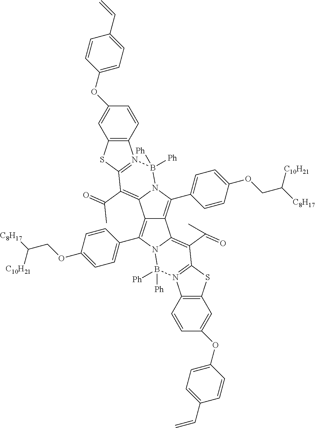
C12=C(C3=CC=C(OCC([C8H17])[C10H21])C=C3)N3C(=C(C(=O)C)C4=N(B3([Ph])[Ph])C3=C(S4)C=C(OC4=CC=C(C=C)C=C4)C=C3)C1=C(C1=CC=C(OCC([C8H17])[C10H21])C=C1)N1C2=C(C(=O)C)C2=N(B1([Ph])[Ph])C1=C(S2)C=C(OC2=CC=C(C=C)C=C2)C=C1
